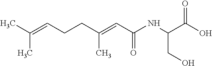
C(CO)(C(O)=O)NC(C=C(CCC=C(C)C)C)=O
